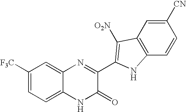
C1=C2C(=CC([F3C])=C1)N=C(C1=C([O2N])C3=C(C=CC([CN])=C3)N1)C(=O)N2
